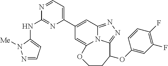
N1=CC=C(C2=CC3=NN=C4N3C(=C2)OCCC4OC2=CC(F)=C(F)C=C2)N=C1NC1=CC=NN1[Me]
